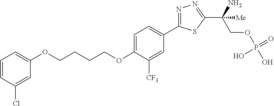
O(CCCCOC1=CC=C(C2=NN=C(C(COP(O)(=O)O)(N)[Me])S2)C=C1[CF3])C1=CC=CC(Cl)=C1
